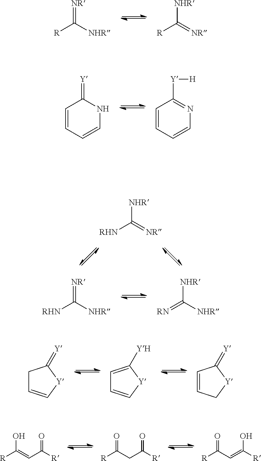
[NR]=C([NHR])[R].[NHR]C(=[NR])[R].C1=CC=CN=C1[Y][H].C1=CC=CNC1=[Y].[NR]=C([NHR])[RHN].[NHR]C([NHR])=[RN].[NHR]C(=[NR])[RHN].C1C=C[Y]C1=[Y].C1=C([YH])[Y]C=C1.C1=CC[Y]C1=[Y].OC(=CC([R])=O)[R].O=C(CC([R])=O)[R].O=C(C=C([R])O)[R]
